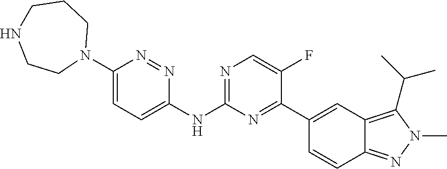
C1(N2CCCNCC2)=CC=C(NC2=NC=C(F)C(C3=CC4=C(C(C)C)N(C)N=C4C=C3)=N2)N=N1
